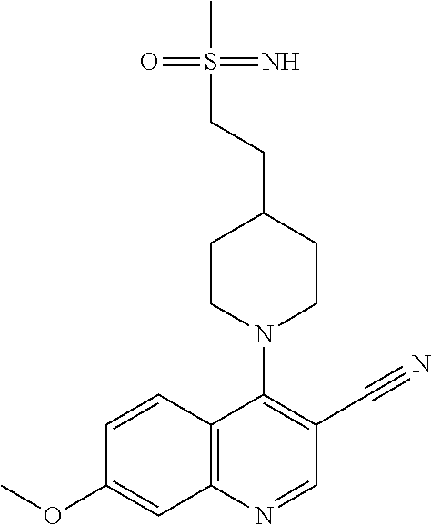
C1=CC2=C(C=C1OC)N=CC(C#N)=C2N1CCC(CCS(C)(=N)=O)CC1
